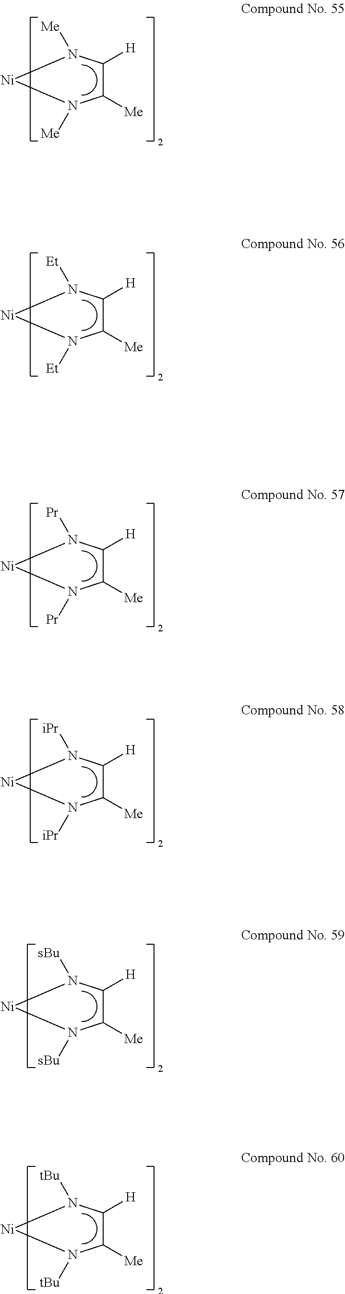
C1([Me])C([H])N([Me])[Ni]N1[Me].C1([Me])C([H])N([Et])[Ni]N1[Et].C1([Me])C([H])N([Pr])[Ni]N1[Pr].C1([Me])C([H])N([iPr])[Ni]N1[iPr].C1([Me])C([H])N([sBu])[Ni]N1[sBu].C1([Me])C([H])N([tBu])[Ni]N1[tBu]
